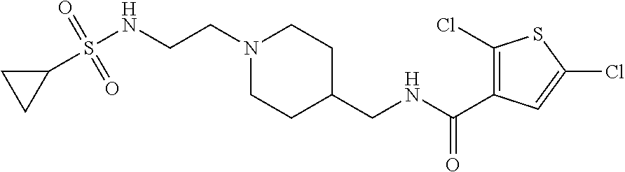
C1(S(NCCN2CCC(CNC(=O)C3=C(Cl)SC(Cl)=C3)CC2)(=O)=O)CC1
